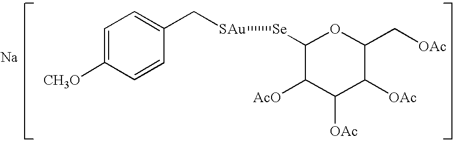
C1=C([CH3O])C=CC(C[SAu][Se]C2C([AcO])C([OAc])C([OAc])C(C[OAc])O2)=C1.[Na]
